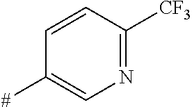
C1=CC([CF3])=NC=C1[#]
